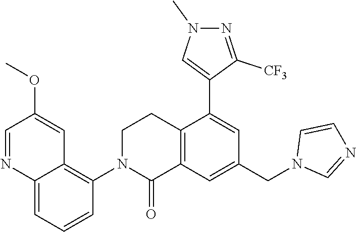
C1=NC2=CC=CC(N3C(=O)C4=C(CC3)C(C3=CN(C)N=C3[CF3])=CC(CN3C=NC=C3)=C4)=C2C=C1OC
